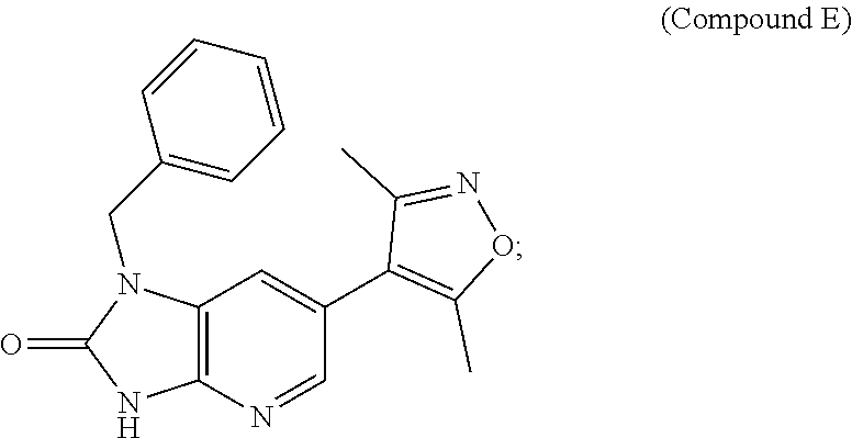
C12=C(N=CC(C3=C(C)ON=C3C)=C1)NC(=O)N2CC1=CC=CC=C1
